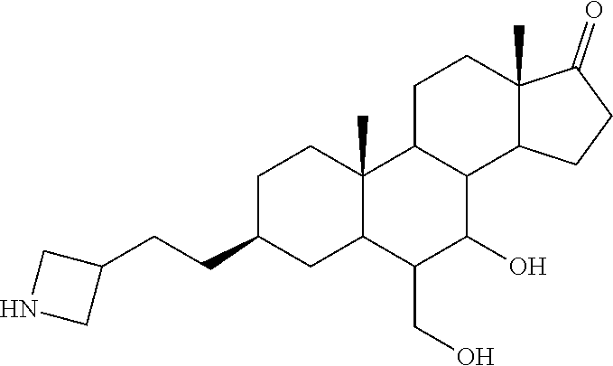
C1C(CCC2CNC2)CC2C(C)(C1)C1C(C(O)C2CO)C2C(C)(CC1)C(=O)CC2
